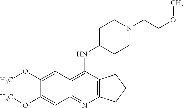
C12=C(N=C3C(=C1NC1CCN(CCOC)CC1)C=C(OC)C(OC)=C3)CCC2
